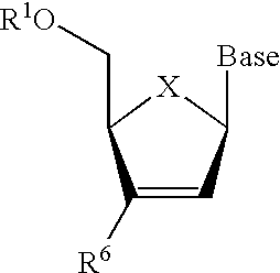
C1([R6])=CC([Base])[X]C1C[R1O]
